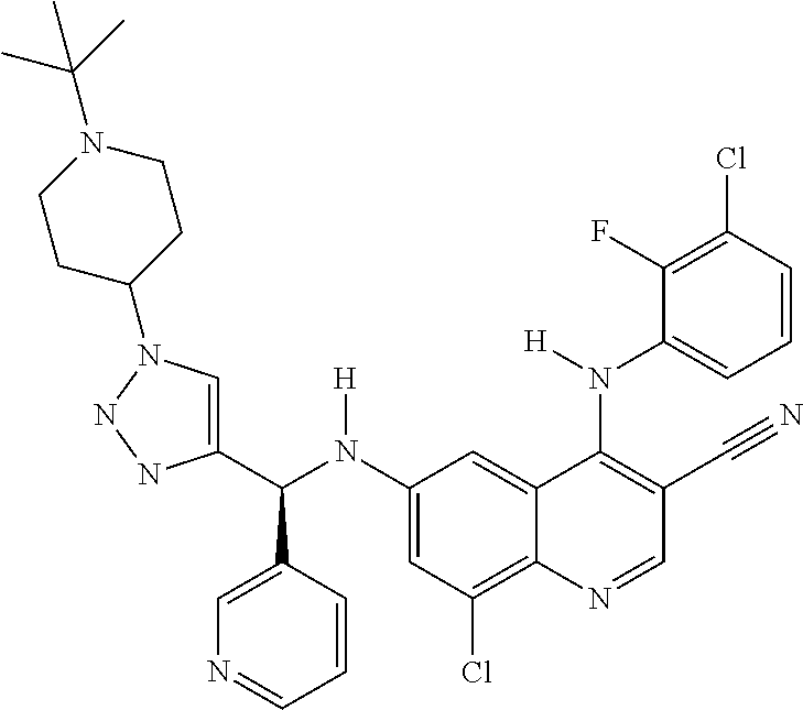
C1(N(C(C2=CN(C3CCN(C(C)(C)C)CC3)NN2)C2=CN=CC=C2)[H])=CC(Cl)=C2C(=C1)C(N(C1=CC=CC(Cl)=C1F)[H])=C(C#N)C=N2
